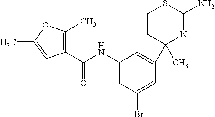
C1CC(C2=CC(NC(C3=C(C)OC(C)=C3)=O)=CC(Br)=C2)(C)N=C(N)S1
